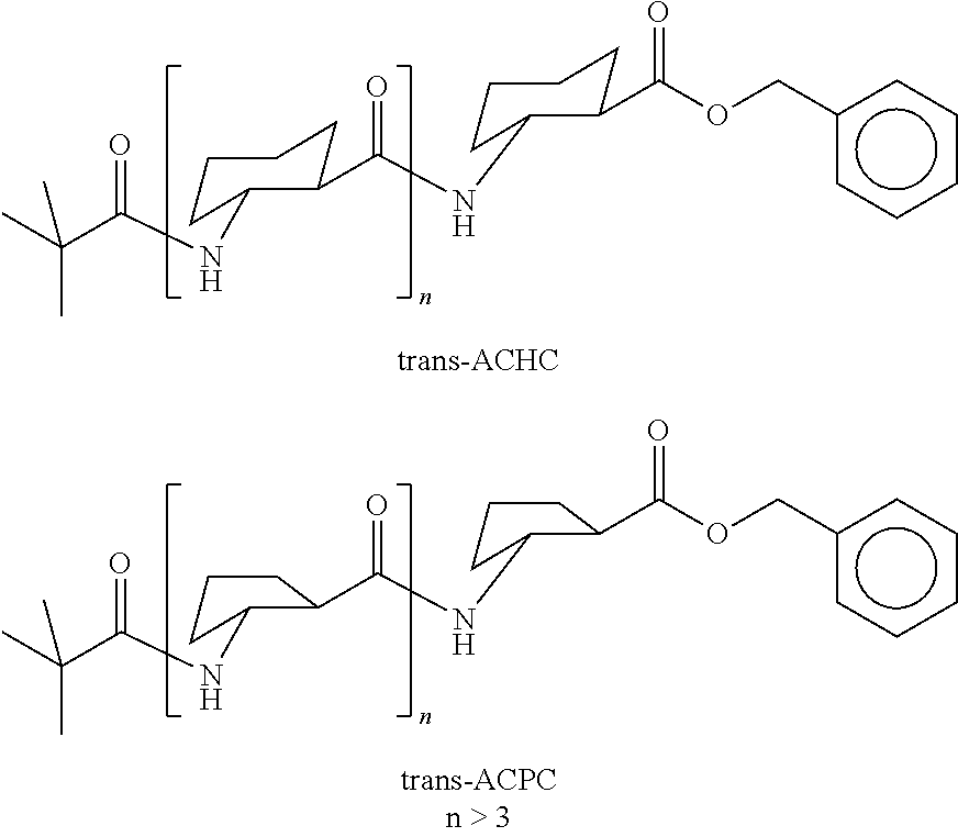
C(C(NC1C(C(=O)NC2C(C(OCc3ccccc3)=O)CCCC2)CCCC1)=O)(C)(C)C.C(C(NC1C(C(=O)NC2C(C(OCc3ccccc3)=O)CCC2)CCC1)=O)(C)(C)C
